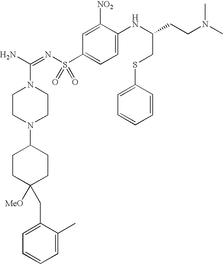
NC(=NS(C1=CC=C(NC(CSC2=CC=CC=C2)CCN(C)C)C([NO2])=C1)(=O)=O)N1CCN(C2CCC([MeO])(CC3=CC=CC=C3C)CC2)CC1
